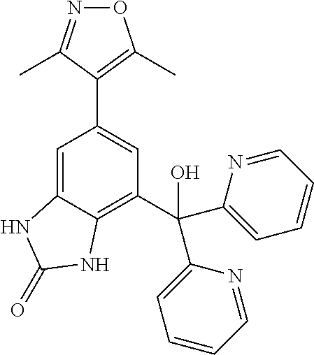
N1=C(C)C(C2=CC(C(C3=CC=CC=N3)(C3=CC=CC=N3)O)=C3C(=C2)NC(=O)N3)=C(C)O1
